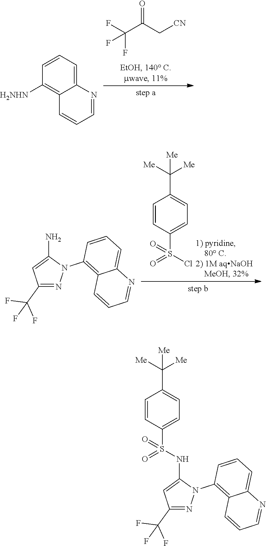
C1=CC=C2C(=C1[H2NHN])C=CC=N2.FC(C(C[CN])=O)(F)F.C1(C(F)(F)F)=NN(C2=C3C(=CC=C2)N=CC=C3)C(N)=C1.C1=CC(S(Cl)(=O)=O)=CC=C1C([Me])([Me])[Me].C1(C(F)(F)F)=NN(C2=C3C(=CC=C2)N=CC=C3)C(NS(C2=CC=C(C([Me])([Me])[Me])C=C2)(=O)=O)=C1
